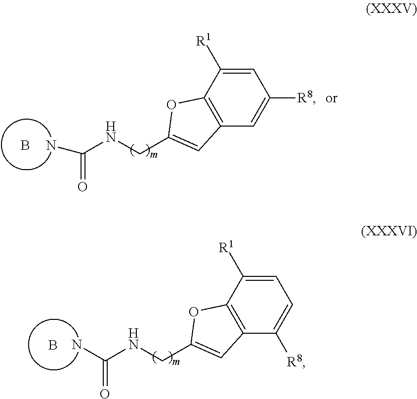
C1=C([R1])C2=C(C=C1[R8])C=C(CNC(N)=O)O2.B.C1=C([R1])C2=C(C([R8])=C1)C=C(CNC(=O)N)O2.B
